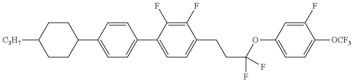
C1(C2=CC=C(C3=CC=C(CCC(OC4=CC=C([OCF3])C(F)=C4)(F)F)C(F)=C3F)C=C2)CCC([C3H7])CC1
